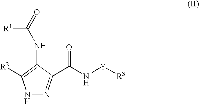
[R1]C(=O)NC1=C([R2])NN=C1C(N[Y][R3])=O
